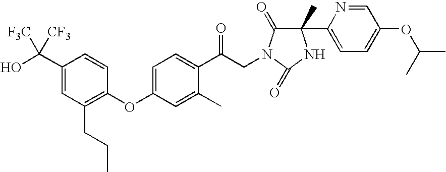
C1(C(O)([CF3])[F3C])=CC(CCC)=C(OC2=CC=C(C(CN3C(=O)C(C)(C4=CC=C(OC(C)C)C=N4)NC3=O)=O)C(C)=C2)C=C1
